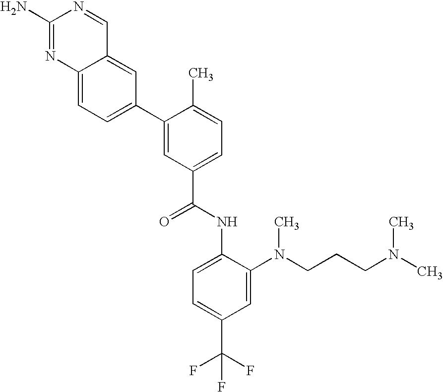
C12=CC=C(C3=CC(C(=O)NC4=CC=C(C(F)(F)F)C=C4N(CCCN(C)C)C)=CC=C3C)C=C1C=NC(N)=N2
